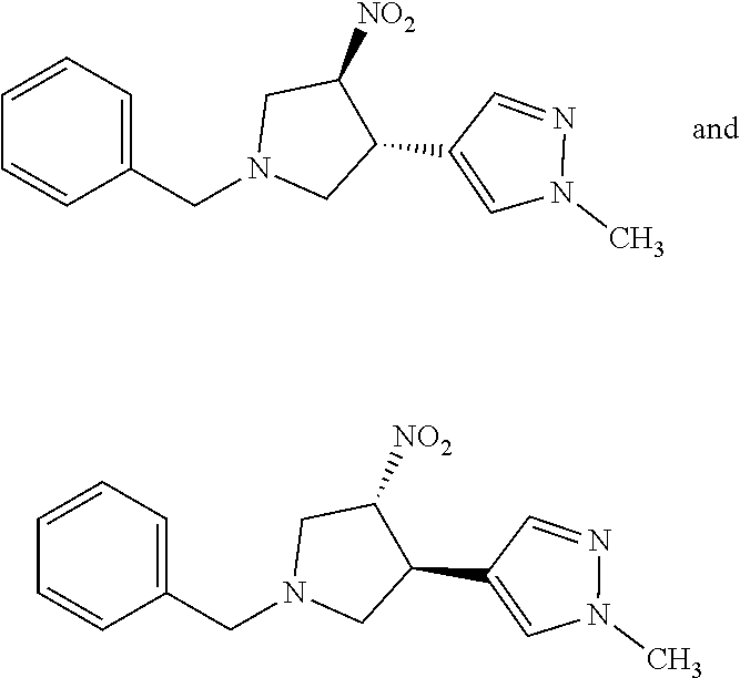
C1=CC=C(CN2CC(C3=CN(C)N=C3)C([NO2])C2)C=C1.C1=CC=C(CN2CC(C3=CN(C)N=C3)C([NO2])C2)C=C1
